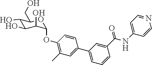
C1(O)C(O)C(O)C(OC2=C(C)C=C(C3=CC=CC(C(=O)NC4=CC=NC=C4)=C3)C=C2)OC1CO
